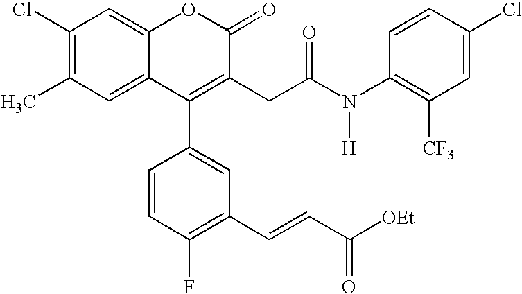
C1(Cl)=C(C)C=C2C(=C1)OC(=O)C(CC(N(C1=C([CF3])C=C(Cl)C=C1)[H])=O)=C2C1=CC(C=CC([OEt])=O)=C(F)C=C1
